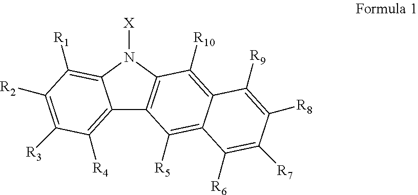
C12=C([R4])C([R3])=C([R2])C([R1])=C1N([X])C1=C2C([R5])=C2C(=C1[R10])C([R9])=C([R8])C([R7])=C2[R6]
